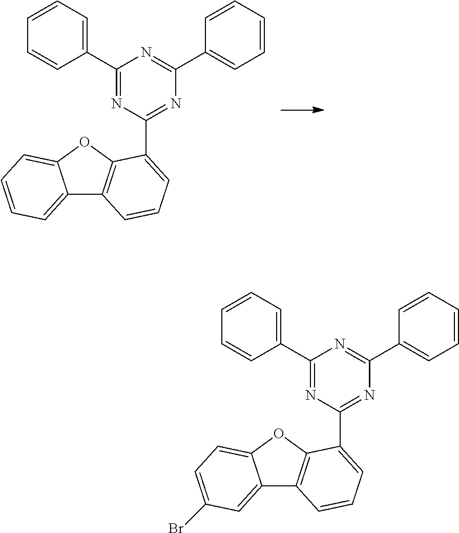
C12=CC=CC=C1OC1=C2C=CC=C1C1=NC(C2=CC=CC=C2)=NC(C2=CC=CC=C2)=N1.C12=CC(Br)=CC=C1OC1=C2C=CC=C1C1=NC(C2=CC=CC=C2)=NC(C2=CC=CC=C2)=N1
